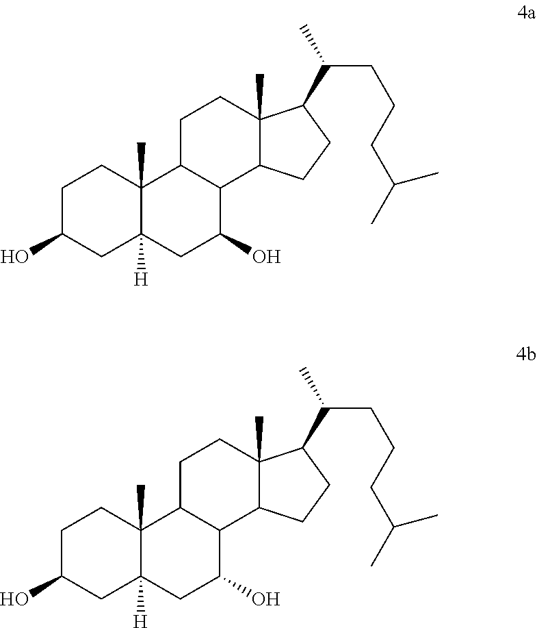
C1C2C(C3C(C)(C1)C(C(C)CCCC(C)C)CC3)C(O)CC1([H])C2(C)CCC(O)C1.C1C2C(C3C(C)(C1)C(C(C)CCCC(C)C)CC3)C(O)CC1([H])C2(C)CCC(O)C1
